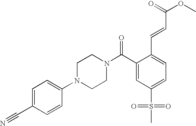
C1(C#N)=CC=C(N2CCN(C(C3=CC(S(=O)(=O)C)=CC=C3C=CC(OC)=O)=O)CC2)C=C1
